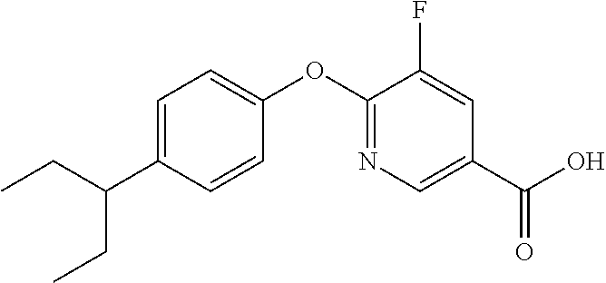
C1=C(C(CC)CC)C=CC(OC2=NC=C(C(O)=O)C=C2F)=C1
